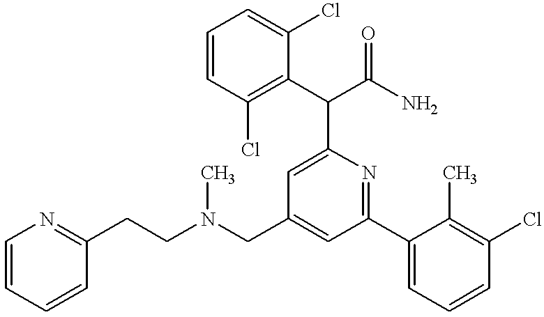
N(CC1=CC(C2=CC=CC(Cl)=C2C)=NC(C(C2=C(Cl)C=CC=C2Cl)C(N)=O)=C1)(CCC1=NC=CC=C1)C
